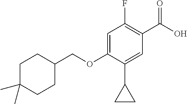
C1(C2CC2)=CC(C(O)=O)=C(F)C=C1OCC1CCC(C)(C)CC1
